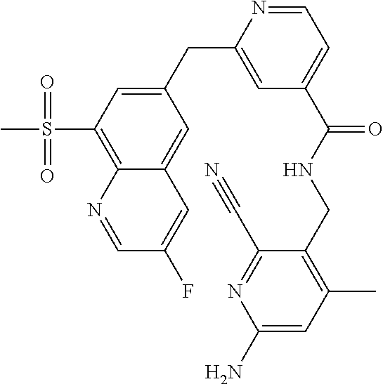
C1(CC2=CC(C(NCC3=C(C)C=C(N)N=C3C#N)=O)=CC=N2)=CC(S(C)(=O)=O)=C2C(=C1)C=C(F)C=N2
